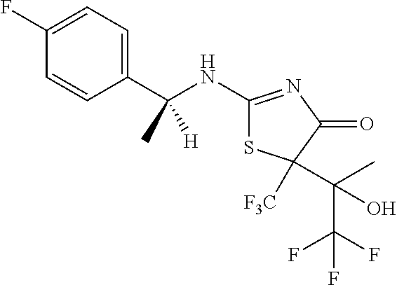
CC(C1=CC=C(F)C=C1)(NC1=NC(=O)C(C(C)(C(F)(F)F)O)([F3C])S1)[H]
